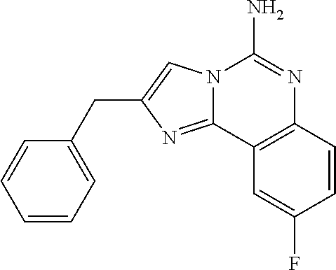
N12C(=NC(CC3=CC=CC=C3)=C1)C1=C(N=C2N)C=CC(F)=C1
